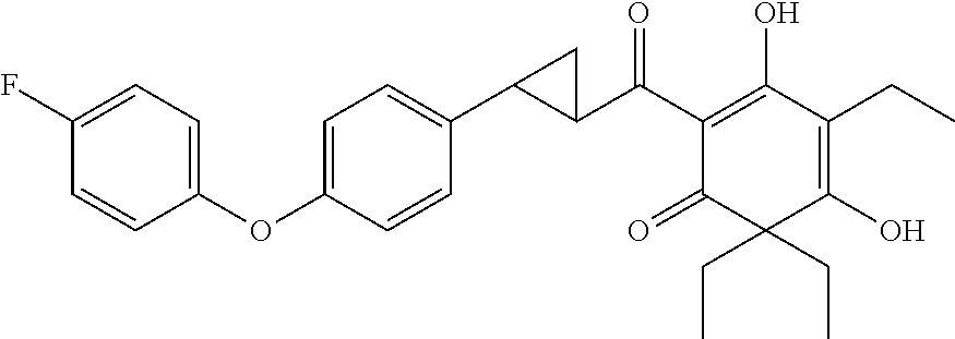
C1(C(C2=C(O)C(CC)=C(O)C(CC)(CC)C2=O)=O)C(C2=CC=C(OC3=CC=C(F)C=C3)C=C2)C1
